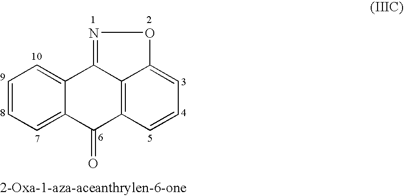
C12=CC=CC=C1C(=O)C1=C3C2=NOC3=CC=C1
